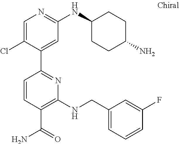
C1=C(Cl)C(C2=NC(NCC3=CC=CC(F)=C3)=C(C(=O)N)C=C2)=CC(NC2CCC(N)CC2)=N1
